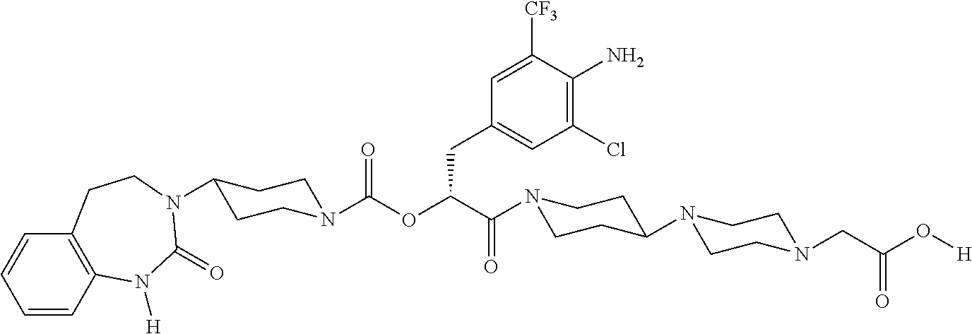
C1=CC2=C(C=C1)CCN(C1CCN(C(OC(C(=O)N3CCC(N4CCN(CC(=O)O[H])CC4)CC3)CC3=CC(Cl)=C(N)C([CF3])=C3)=O)CC1)C(=O)N2[H]
